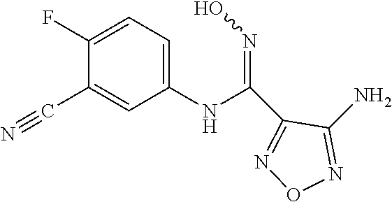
N1=C(N)C(C(NC2=CC=C(F)C(C#N)=C2)=NO)=NO1
